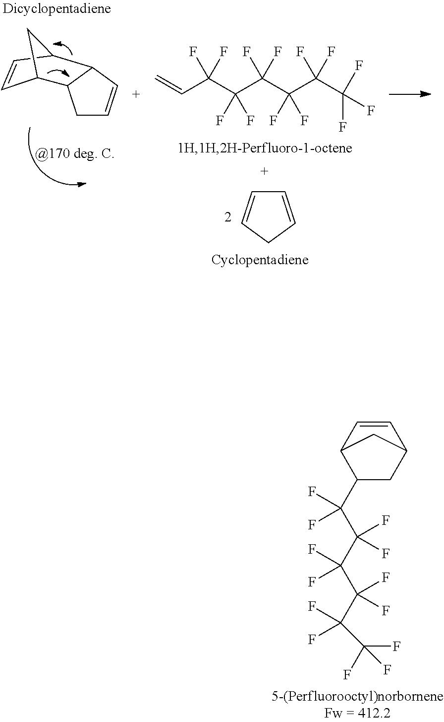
C1=CC2C(C(F)(F)C(C(F)(F)C(F)(F)C(F)(F)C(F)(F)F)(F)F)CC1C2.C1C=CC2C1C1C=CC2C1.C=CC(F)(F)C(C(F)(F)C(C(F)(F)C(F)(F)F)(F)F)(F)F.C1=CCC=C1
